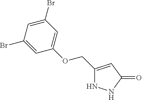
C1(COC2=CC(Br)=CC(Br)=C2)=CC(=O)NN1
